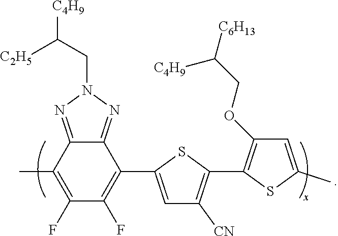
C12=NN(CC([C2H5])[C4H9])N=C1C(C1=CC([CN])=C(C3=C(OCC([C4H9])[C6H13])C=C(C)S3)S1)=C(F)C(F)=C2C
